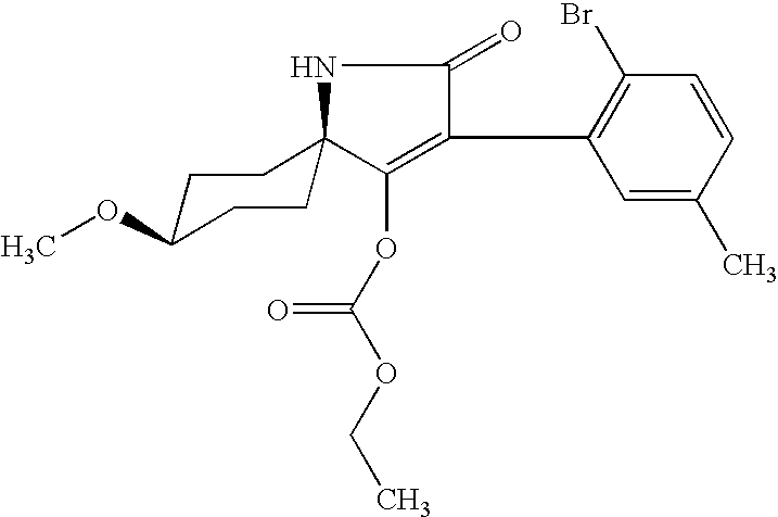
C1CC(OC)CCC12C(OC(=O)OCC)=C(C1=C(Br)C=CC(C)=C1)C(=O)N2
